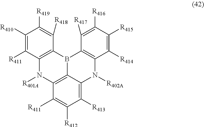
C1([R410])=C([R411])C2=C(C([R418])=C1[R419])B1C3=C(C([R414])=C([R415])C([R416])=C3[R417])N([R402A])C3=C([R413])C([R412])=C([R411])C(=C13)N2[R401A]
